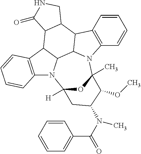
C1=CC2=C(C=C1)N1C3C2C2C(C4C3N(C3=C4C=CC=C3)C3([H])OC1(C)C(OC)C(N(C(=O)C1=CC=CC=C1)C)C3)C(=O)NC2
